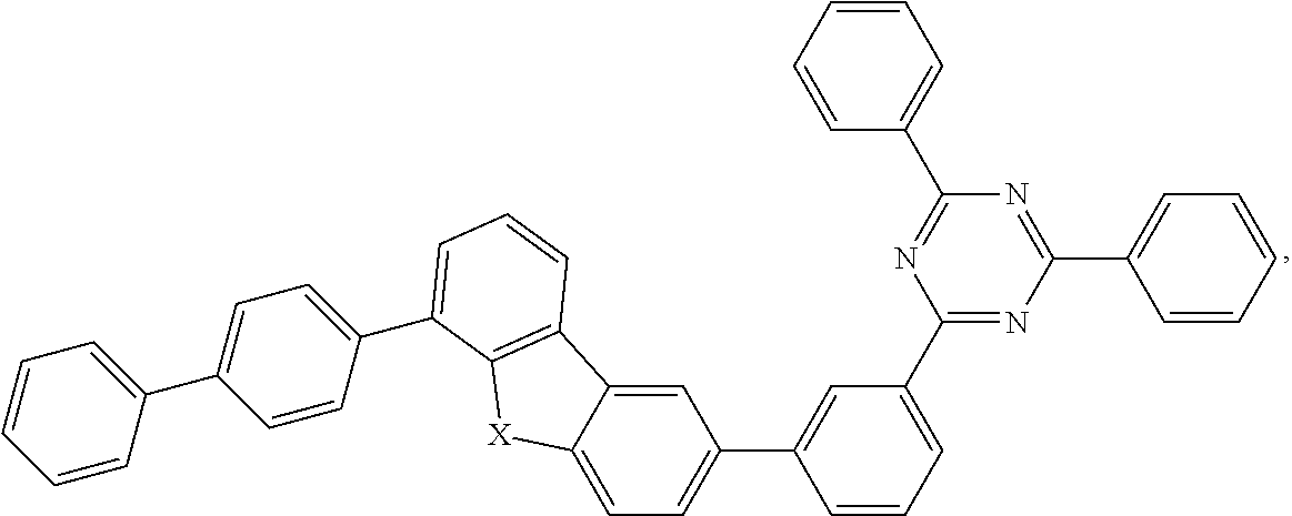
C1=C2C(=CC=C1C1=CC(C3=NC(C4=CC=CC=C4)=NC(C4=CC=CC=C4)=N3)=CC=C1)[X]C1=C2C=CC=C1C1=CC=C(C2=CC=CC=C2)C=C1
